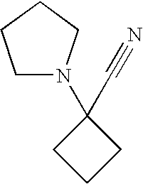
C1N(C2(C#N)CCC2)CCC1
